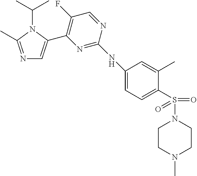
N1=C(C)N(C(C)C)C(C2=C(F)C=NC(NC3=CC=C(S(N4CCN(C)CC4)(=O)=O)C(C)=C3)=N2)=C1
